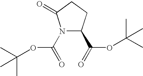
N1(C(=O)OC(C)(C)C)C(C(=O)OC(C)(C)C)CCC1=O
